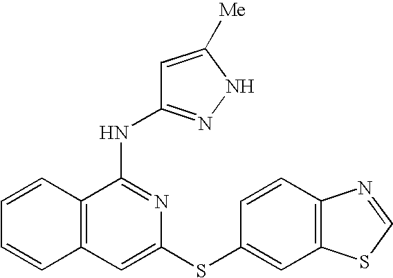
N(C1=NC(SC2=CC3=C(C=C2)N=CS3)=CC2=C1C=CC=C2)C1=NNC([Me])=C1
